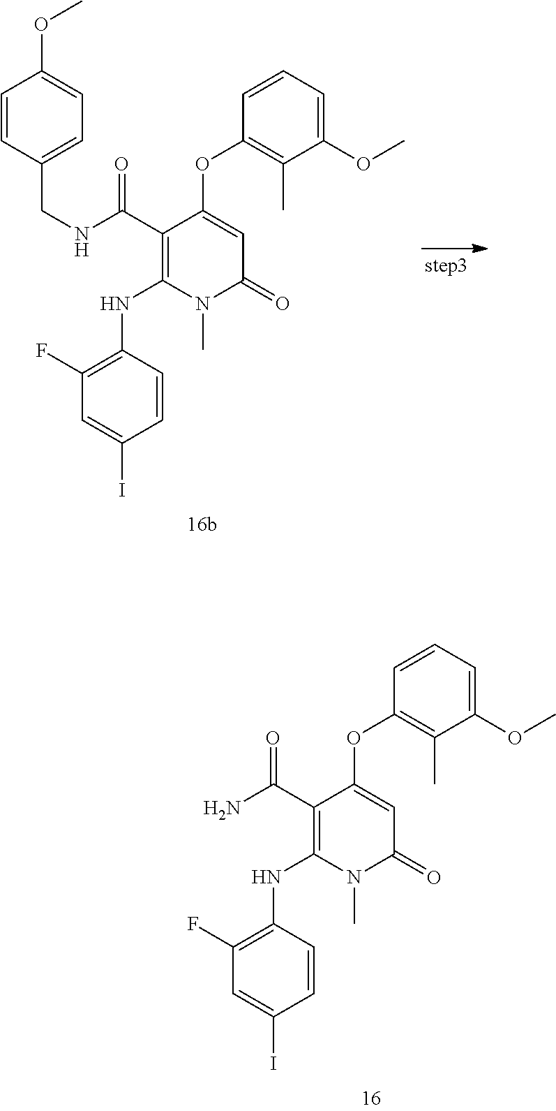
C1(C(NCC2=CC=C(OC)C=C2)=O)=C(NC2=C(F)C=C(I)C=C2)N(C)C(=O)C=C1OC1=C(C)C(OC)=CC=C1.C1(C(N)=O)=C(NC2=C(F)C=C(I)C=C2)N(C)C(=O)C=C1OC1=C(C)C(OC)=CC=C1
